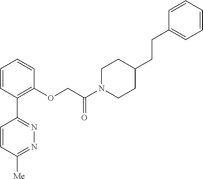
C1=CC(C2=NN=C([Me])C=C2)=C(OCC(N2CCC(CCC3=CC=CC=C3)CC2)=O)C=C1
